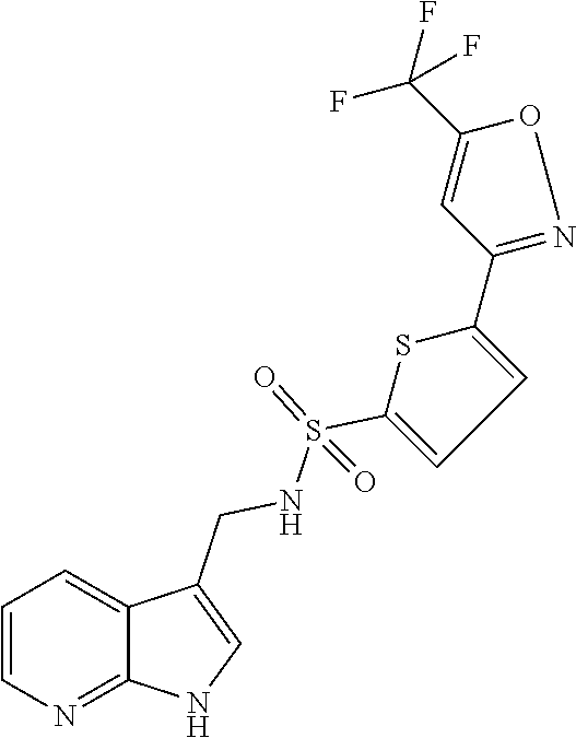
C1=CN=C2C(=C1)C(CNS(=O)(=O)C1=CC=C(C3=NOC(C(F)(F)F)=C3)S1)=CN2
